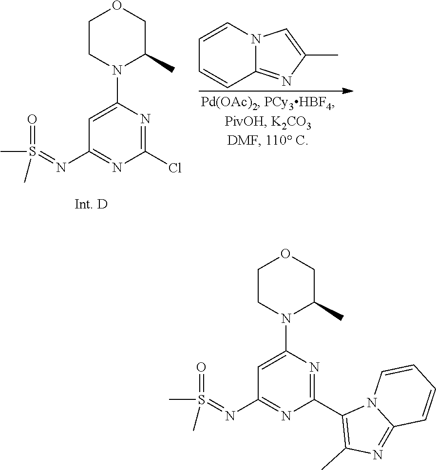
C1=CN2C(=NC(C)=C2)C=C1.C1CN(C2=CC(N=S(=O)(C)C)=NC(Cl)=N2)C(C)CO1.C1CN(C2=CC(N=S(=O)(C)C)=NC(C3=C(C)N=C4N3C=CC=C4)=N2)C(C)CO1
